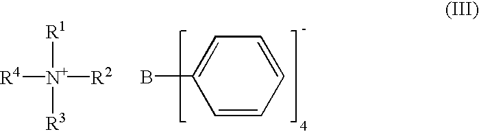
[R4][N+]([R2])([R1])[R3].C1=C(B)C=CC=C1
